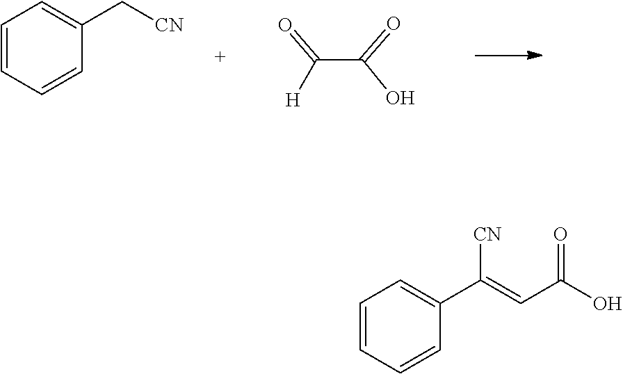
C1=CC=CC(C[CN])=C1.C(C(=O)O)([H])=O.C1=CC=CC(C(=CC(O)=O)[CN])=C1
